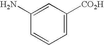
C1=C([CO2H])C=C(N)C=C1
